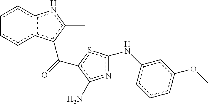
c1ccc2c(c1)nc(C)c2C(=O)c1sc(Nc2cccc(OC)c2)nc1N
